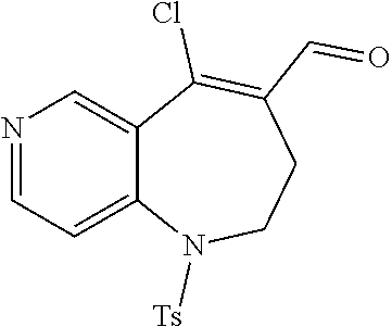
N1=CC=C2C(=C1)C(Cl)=C(C=O)CCN2[Ts]
